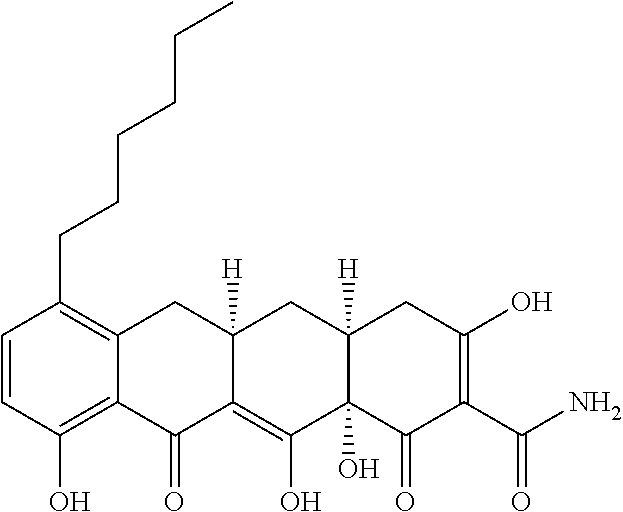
C1=CC(O)=C2C(=C1CCCCCC)CC1([H])C(=C(O)C3(O)C([H])(C1)CC(O)=C(C(N)=O)C3=O)C2=O
